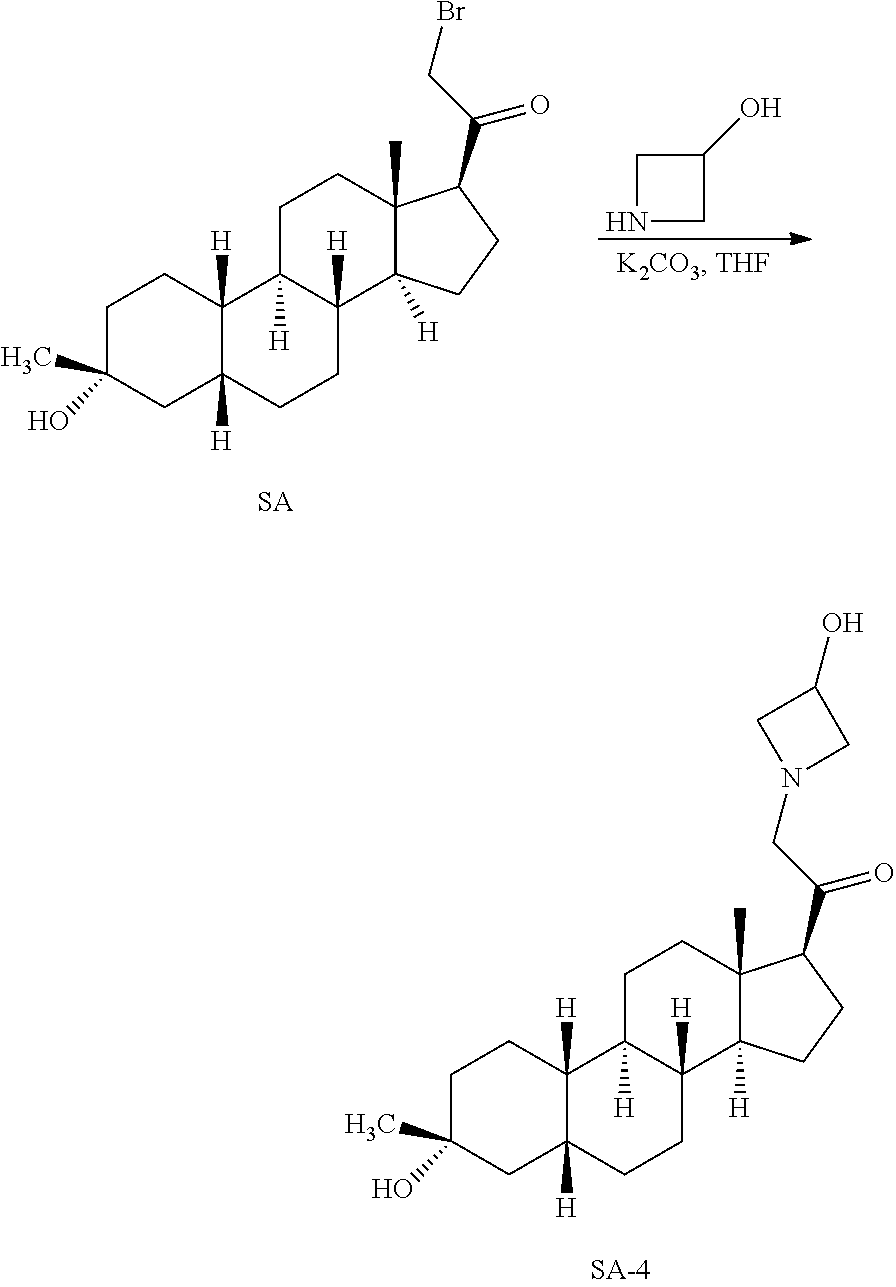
C1C(O)(C)CC2([H])C([H])(C1)C1([H])C([H])(CC2)C2([H])C(C)(CC1)C(C(CBr)=O)CC2.N1CC(O)C1.C1C(O)(C)CC2([H])C([H])(C1)C1([H])C([H])(CC2)C2([H])C(C)(CC1)C(C(CN1CC(O)C1)=O)CC2
